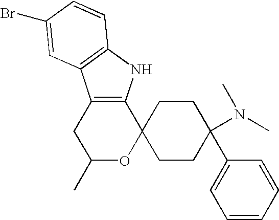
C12=C(NC3=C1C=C(Br)C=C3)C1(OC(C)C2)CCC(C2=CC=CC=C2)(N(C)C)CC1
